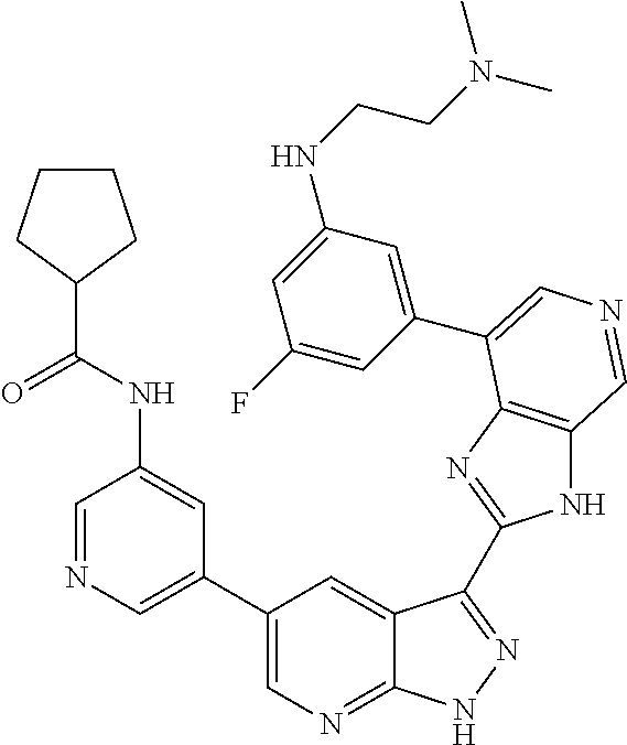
C1(C2=CN=CC(NC(C3CCCC3)=O)=C2)=CN=C2C(=C1)C(C1=NC3=C(N1)C=NC=C3C1=CC(NCCN(C)C)=CC(F)=C1)=NN2
